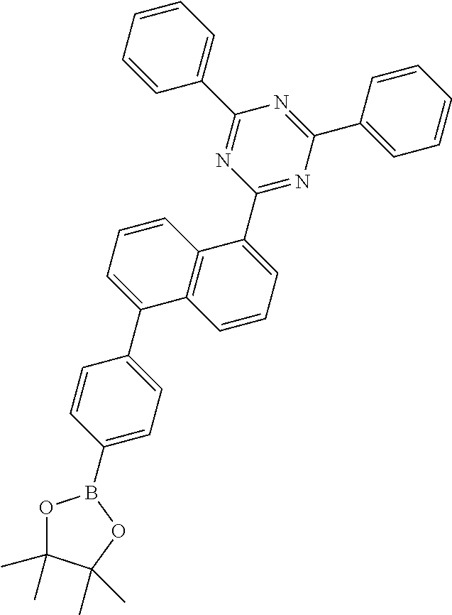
O1C(C)(C)C(C)(C)OB1C1=CC=C(C2=CC=CC3=C2C=CC=C3C2=NC(C3=CC=CC=C3)=NC(C3=CC=CC=C3)=N2)C=C1
